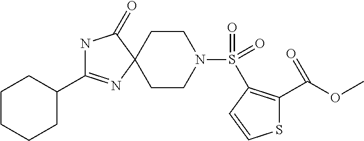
N1C(C2CCCCC2)=NC2(C1=O)CCN(S(=O)(=O)C1=C(C(OC)=O)SC=C1)CC2
